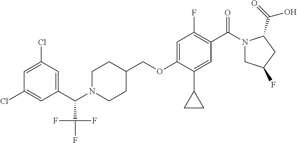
C1=C(Cl)C=C(C(N2CCC(COC3=CC(F)=C(C(=O)N4CC(F)CC4C(=O)O)C=C3C3CC3)CC2)C(F)(F)F)C=C1Cl
